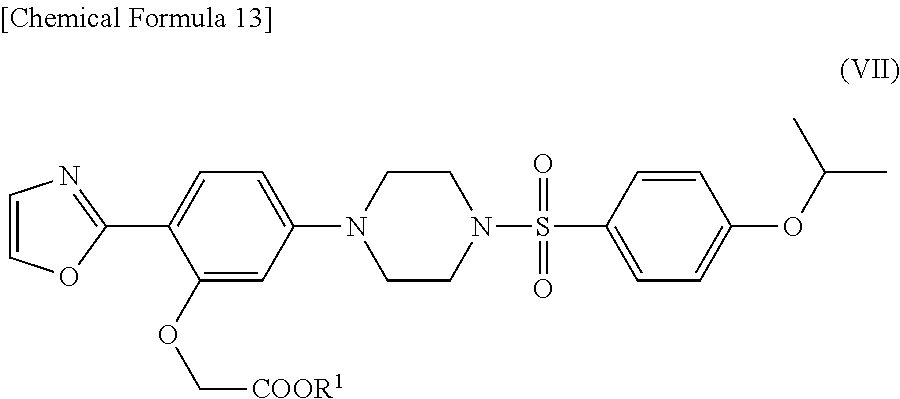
C1(C2=CC=C(N3CCN(S(=O)(=O)C4=CC=C(OC(C)C)C=C4)CC3)C=C2OC[COOR1])=NC=CO1
